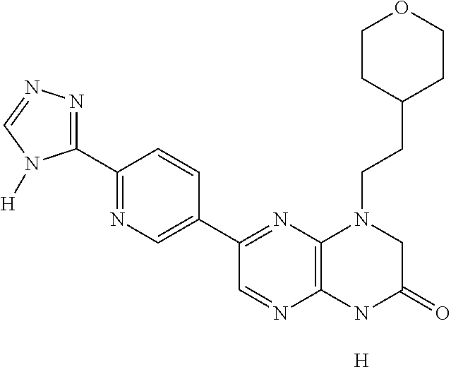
[H].C1(C2=NN=CN2[H])=NC=C(C2=NC3=C(N=C2)NC(=O)CN3CCC2CCOCC2)C=C1
